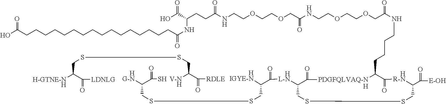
OC(CCCCCCCCCCCCCCCCC(NC(C(=O)O)CCC(NCCOCCOCC(NCCOCCOCC(NCCCCC1[PDGFQLVAQ-NH]C(=O)C([HL-N]C(C([HIGYE-N])CSSCC([HG-N])C(=O)S)=O)CSSCC(C(=O)[E-OH])[HR-N]C1=O)=O)=O)=O)=O)=O.[H-GTNE-NH]C(C(=O)[LDNLG])CSSCC([V-NH])C([RDLE])=O
